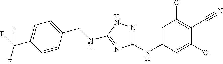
C1=C(NC2=NNC(NCC3=CC=C(C(F)(F)F)C=C3)=N2)C=C(Cl)C(C#N)=C1Cl
